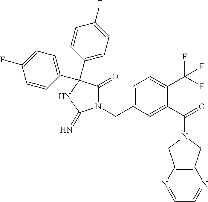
N1(CC2=CC=C(C(F)(F)F)C(C(=O)N3CC4=C(C3)N=CC=N4)=C2)C(=O)C(C2=CC=C(F)C=C2)(C2=CC=C(F)C=C2)NC1=N
